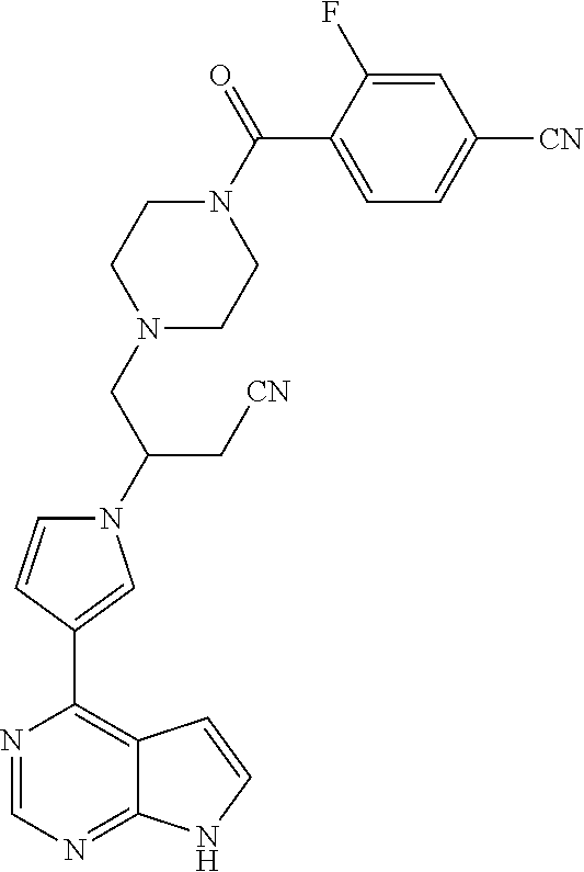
C(C(C[CN])N1C=CC(C2=C3C(=NC=N2)NC=C3)=C1)N1CCN(C(C2=CC=C([CN])C=C2F)=O)CC1
